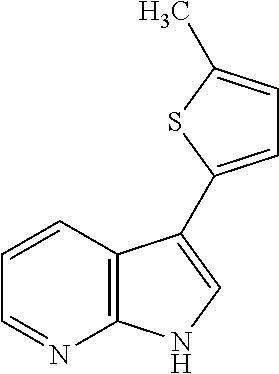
C1=CC2=C(N=C1)NC=C2C1=CC=C(C)S1
